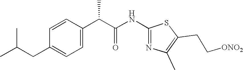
N(C1=NC(C)=C(CC[ONO2])S1)C(C(C1=CC=C(CC(C)C)C=C1)C)=O
